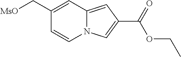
C1(C[MsO])=CC2=CC(C(=O)OCC)=CN2C=C1
